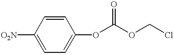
C1([O2N])=CC=C(OC(OCCl)=O)C=C1
